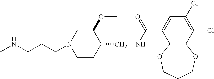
CNCCCN1CCC(CNC(C2=CC(Cl)=C(Cl)C3=C2OCCCO3)=O)C(OC)C1
